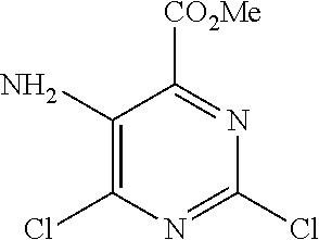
C1(N)=C(Cl)N=C(Cl)N=C1[CO2Me]
